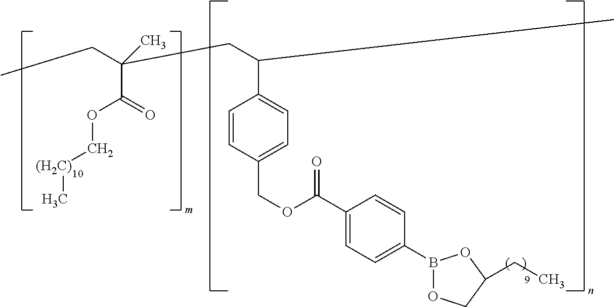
B1(C2=CC=C(C(=O)OCC3=CC=C(C(C)CC(C(=O)OC[(H2C)]C)(CC)C)C=C3)C=C2)OCC(CC)O1
